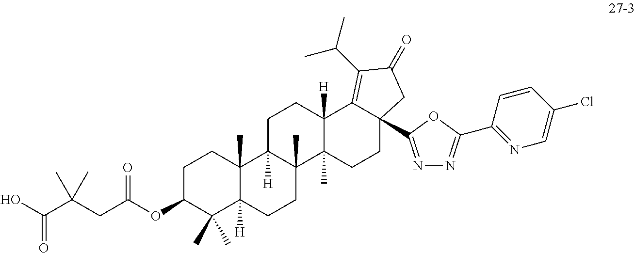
OC(C(CC(OC1C(C)(C)C2([H])C(C)(CC1)C1([H])C(C)(CC2)C2(C)C([H])(CC1)C1=C(C(C)C)C(=O)CC1(C1=NN=C(C3=NC=C(Cl)C=C3)O1)CC2)=O)(C)C)=O
